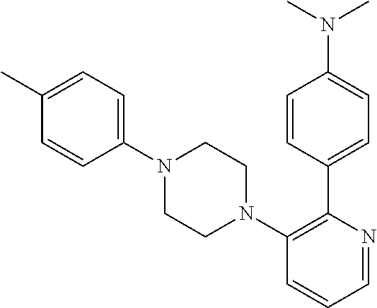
C1(C)=CC=C(N2CCN(C3=C(C4=CC=C(N(C)C)C=C4)N=CC=C3)CC2)C=C1
